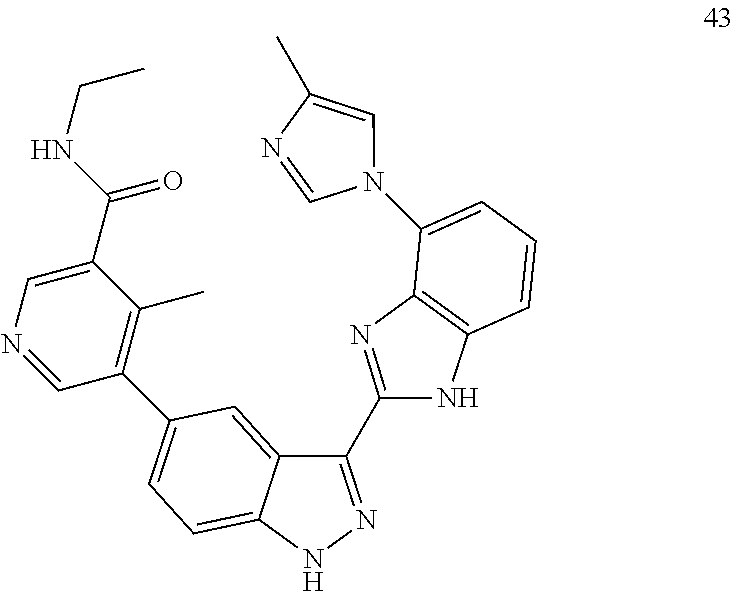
C1(C2=NC3=C(N2)C=CC=C3N2C=C(C)N=C2)=NNC2=CC=C(C3=C(C)C(C(NCC)=O)=CN=C3)C=C12
